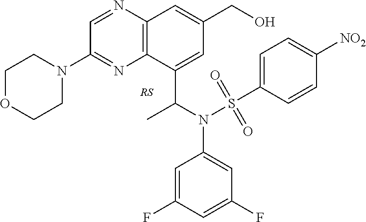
C1=NC2=C(N=C1N1CCOCC1)C(C(N(C1=CC(F)=CC(F)=C1)S(C1=CC=C([NO2])C=C1)(=O)=O)C)=CC(CO)=C2
